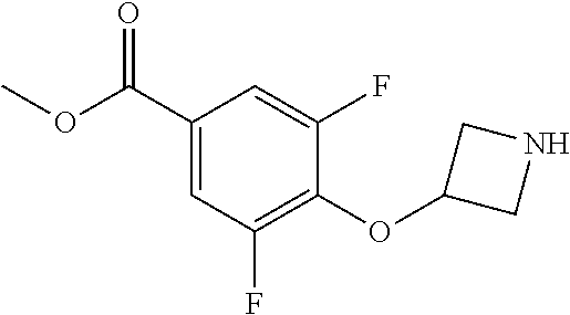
C1(OC2CNC2)=C(F)C=C(C(OC)=O)C=C1F
